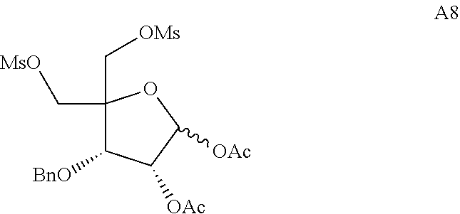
C1(C[MsO])(C[OMs])C([BnO])C([OAc])C([OAc])O1
